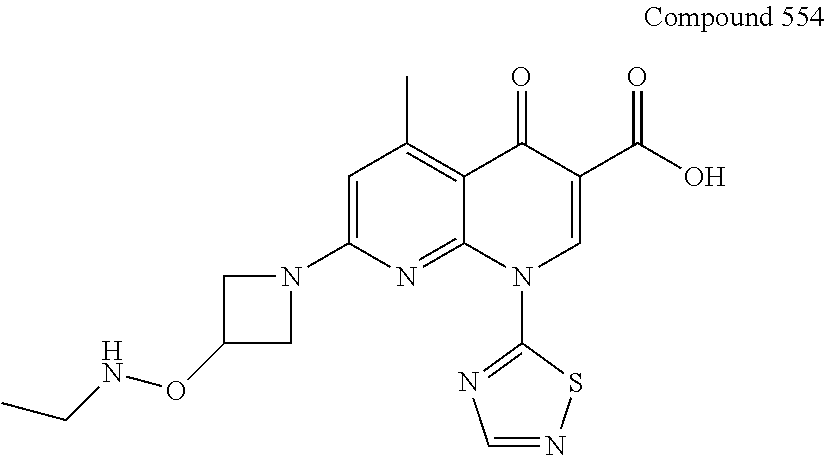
C1=C(N2CC(ONCC)C2)N=C2C(=C1C)C(=O)C(C(O)=O)=CN2C1=NC=NS1
